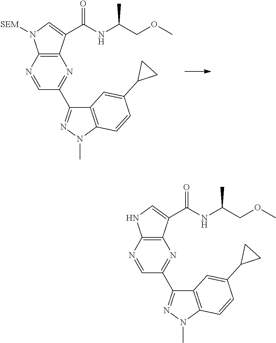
N1=CC(C2=NN(C)C3=C2C=C(C2CC2)C=C3)=NC2=C1N([SEM])C=C2C(NC(COC)C)=O.N1=CC(C2=NN(C)C3=C2C=C(C2CC2)C=C3)=NC2=C1NC=C2C(NC(COC)C)=O
